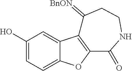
C1(O)=CC=C2C(=C1)C1=C(O2)C(=O)NCCC1=[BnON]
